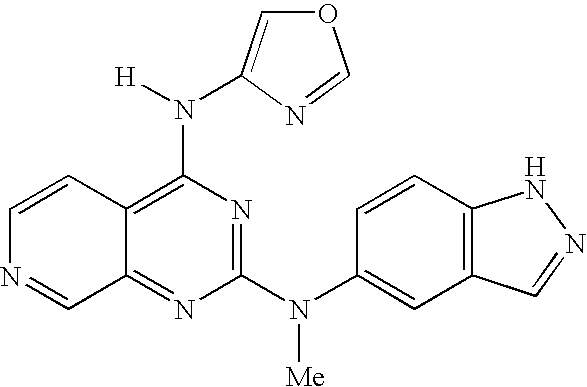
C12=NC(N(C3=CC4=C(C=C3)NN=C4)[Me])=NC(N([H])C3=COC=N3)=C1C=CN=C2
